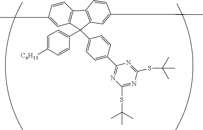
CC1=CC2=C(C3=C(C=C(C)C=C3)C2(C2=CC=C(C3=NC(SC(C)(C)C)=NC(SC(C)(C)C)=N3)C=C2)C2=CC=C([C6H13])C=C2)C=C1
